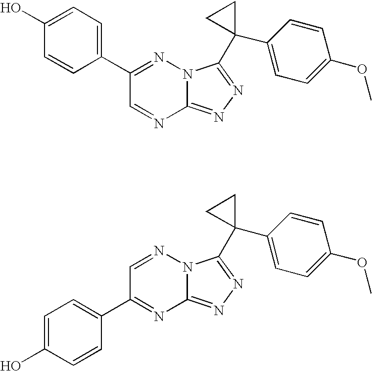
C12=NN=C(C3(C4=CC=C(OC)C=C4)CC3)N1N=C(C1=CC=C(O)C=C1)C=N2.C12=NN=C(C3(C4=CC=C(OC)C=C4)CC3)N1N=CC(C1=CC=C(O)C=C1)=N2
